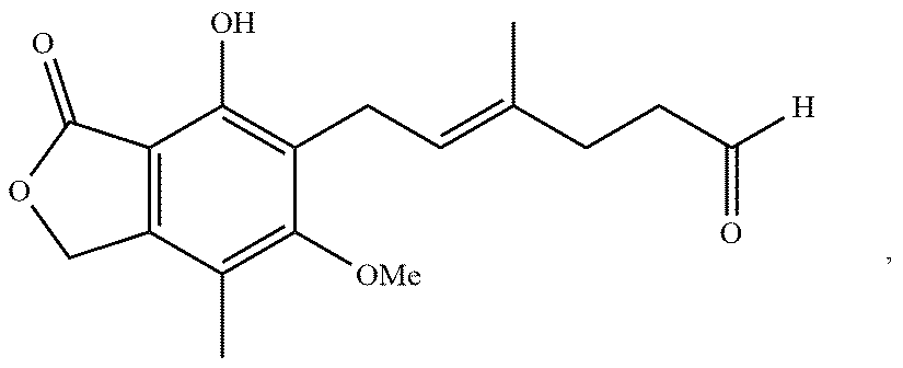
C12=C(C(C)=C([OMe])C(CC=C(CCC([H])=O)C)=C1O)COC2=O
